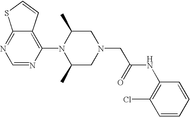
C12=NC=NC(N3C(C)CN(CC(=O)NC4=C(Cl)C=CC=C4)CC3C)=C1C=CS2
